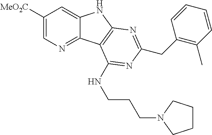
C1([MeO2C])=CN=C2C(=C1)NC1=C2C(NCCCN2CCCC2)=NC(CC2=C(C)C=CC=C2)=N1
